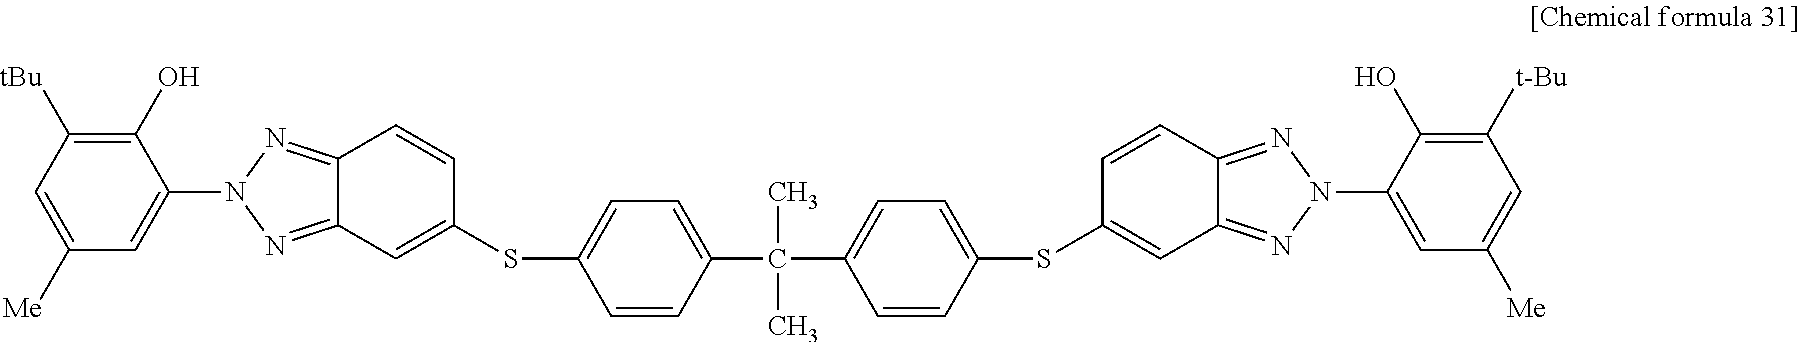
C1=CC(SC2=CC3=NN(C4=CC([Me])=CC([t-Bu])=C4O)N=C3C=C2)=CC=C1C(C1=CC=C(SC2=CC3=NN(C4=CC([Me])=CC([tBu])=C4O)N=C3C=C2)C=C1)(C)C
